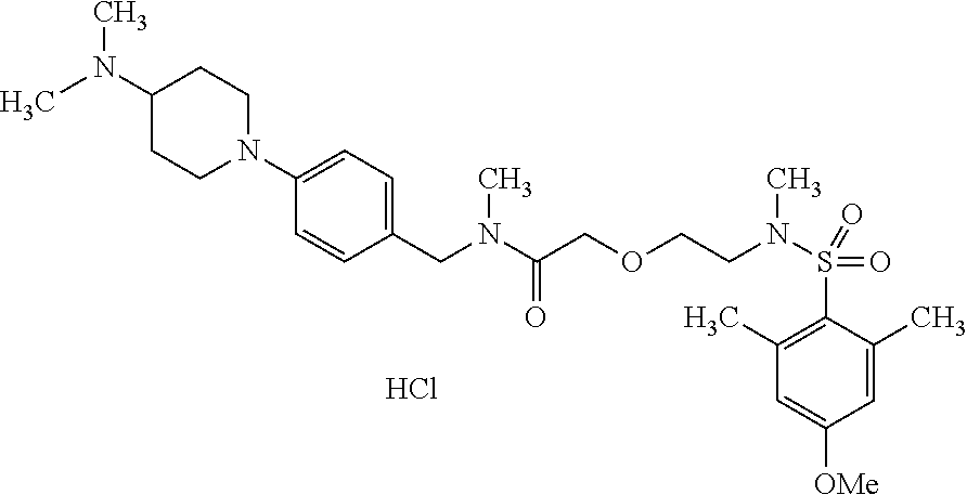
C1=C(C)C(S(N(CCOCC(N(C)CC2=CC=C(N3CCC(N(C)C)CC3)C=C2)=O)C)(=O)=O)=C(C)C=C1[OMe].Cl
